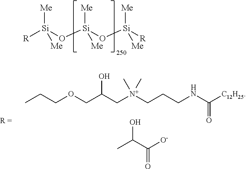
[R][Si](O[Si](O[Si]([R])([Me])[Me])([Me])[Me])([Me])[Me].CCCOCC(C[N+](CCCNC([C12H25])=O)(C)C)O.C([O-])(=O)C(C)O
